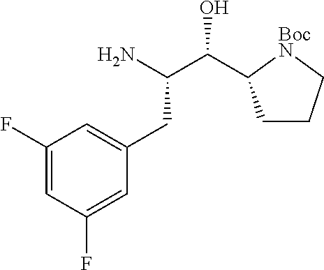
C1(F)=CC(F)=CC(CC(C(O)C2CCC[BocN]2)N)=C1
